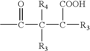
CC(C(C([R3])[COOH])([R4])[R3])=O
